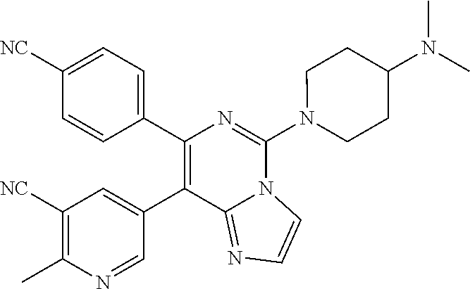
C1(C2=CC([NC])=C(C)N=C2)=C(C2=CC=C([NC])C=C2)N=C(N2CCC(N(C)C)CC2)N2C1=NC=C2
